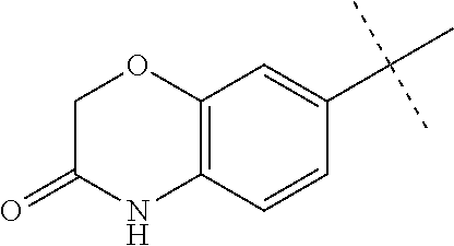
C12=C(C=CC(C(C)(C)C)=C1)NC(=O)CO2
